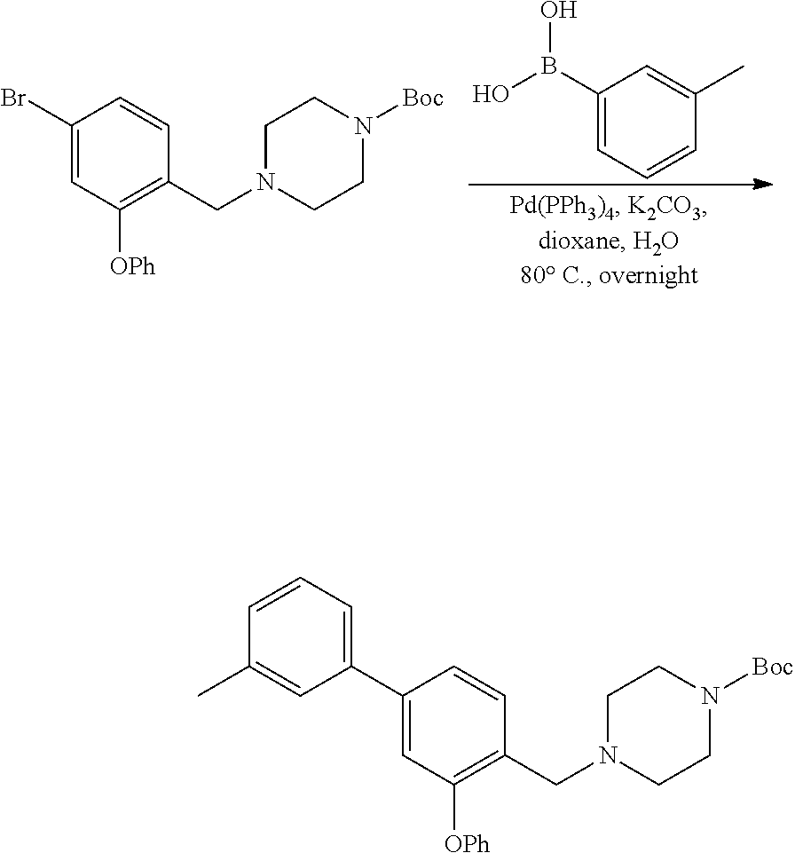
C1(B(O)O)=CC=CC(C)=C1.C1(Br)=CC([OPh])=C(CN2CCN([Boc])CC2)C=C1.C1(C2=CC=CC(C)=C2)=CC([OPh])=C(CN2CCN([Boc])CC2)C=C1
